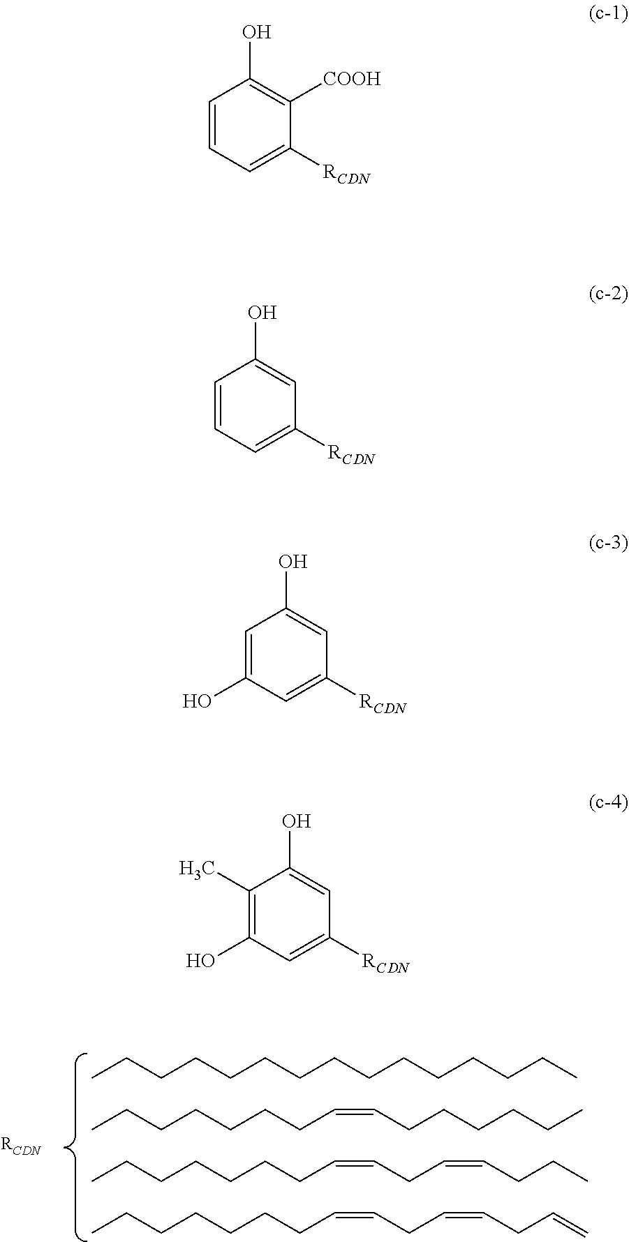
CCCCCCCCCCCCCCC.CCCCCCCC=CCCCCCC.CCCCCCCC=CCC=CCCC.CCCCCCCC=CCC=CCC=C.[RCDN].C1=CC=C([RCDN])C([COOH])=C1O.C1=CC=C([RCDN])C=C1O.C1=C(O)C=C([RCDN])C=C1O.C1(C)=C(O)C=C([RCDN])C=C1O
